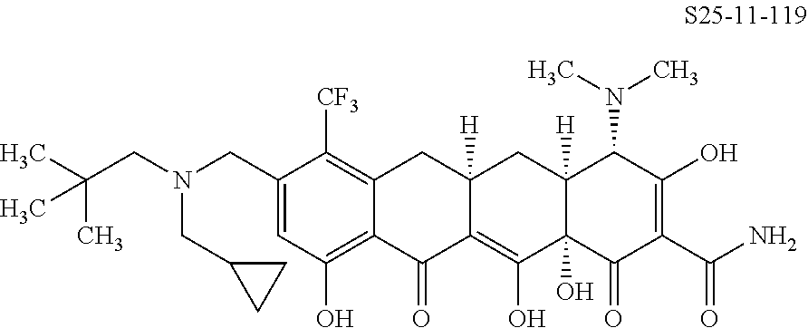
C1(CN(CC(C)(C)C)CC2CC2)=CC(O)=C2C(=C1[CF3])CC1([H])C(=C(O)C3(O)C([H])(C1)C(N(C)C)C(O)=C(C(N)=O)C3=O)C2=O
